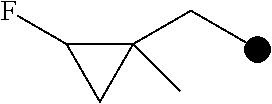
C1(CC)(C)C(F)C1
